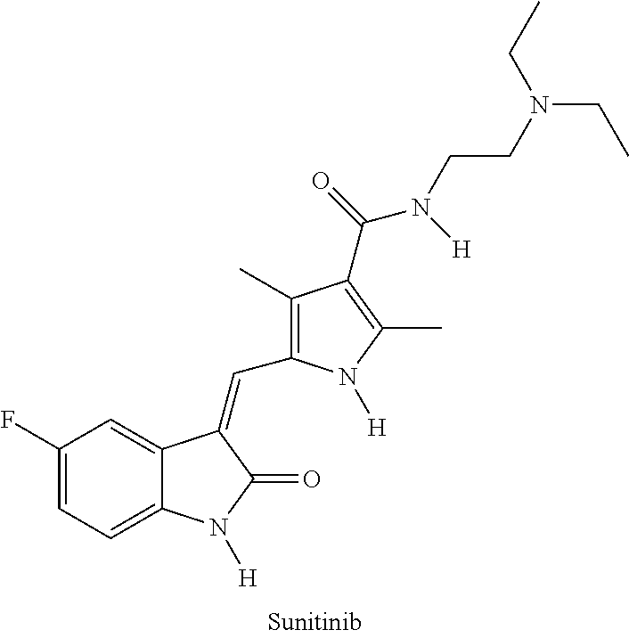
C1(F)=CC=C2C(=C1)C(=CC1=C(C)C(C(N([H])CCN(CC)CC)=O)=C(C)N1[H])C(=O)N2[H]
